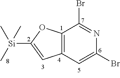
C12=C(C=C(Br)N=C1Br)C=C([Si](C)(C)C)O2
